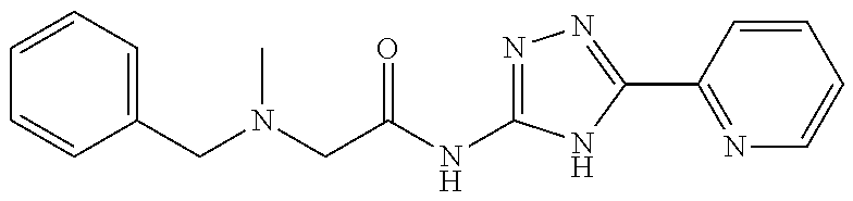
C(C(NC1=NN=C(C2=NC=CC=C2)N1)=O)N(C)CC1=CC=CC=C1
